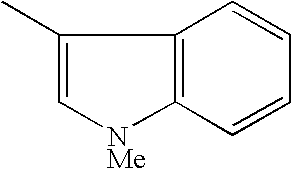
C1(C)=C[NMe]C2=C1C=CC=C2
